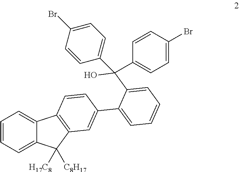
C1=CC=C2C(=C1)C1=C(C2([H17C8])[C8H17])C=C(C2=CC=CC=C2C(O)(C2=CC=C(Br)C=C2)C2=CC=C(Br)C=C2)C=C1
